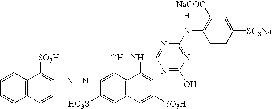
C1=CC2=C(C=C1)C([SO3H])=C(N=NC1=C(O)C3=C(C=C1[HO3S])C=C([SO3H])C=C3NC1=NC(N([H])C3=C([NaOOC])C=C([SO3Na])C=C3)=NC(O)=N1)C=C2
